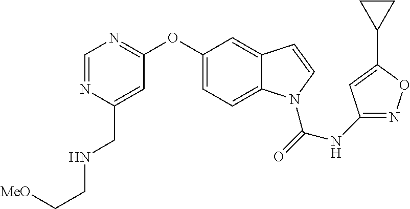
C1(OC2=NC=NC(CNCC[MeO])=C2)=CC=C2C(=C1)C=CN2C(=O)NC1=NOC(C2CC2)=C1
